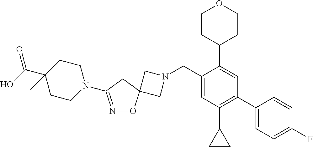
C1N(CC2=CC(C3CC3)=C(C3=CC=C(F)C=C3)C=C2C2CCOCC2)CC12ON=C(N1CCC(C(O)=O)(C)CC1)C2
